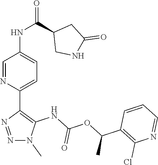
N1(C)N=NC(C2=CC=C(NC(C3CNC(=O)C3)=O)C=N2)=C1NC(OC(C1=C(Cl)N=CC=C1)C)=O
